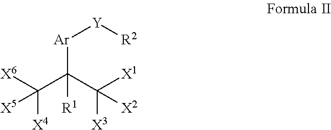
C(C(C([X1])([X3])[X2])([Ar][Y][R2])[R1])([X6])([X4])[X5]
